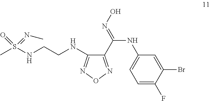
CS(NCCNC1=NON=C1C(NC1=CC=C(F)C(Br)=C1)=NO)(=O)=NC
